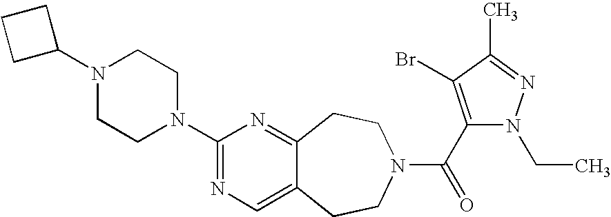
C1(N2CCN(C3=NC=C4C(=N3)CCN(C(=O)C3=C(Br)C(C)=NN3CC)CC4)CC2)CCC1
